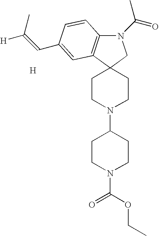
N1(C(=O)C)C2=C(C3(C1)CCN(C1CCN(C(OCC)=O)CC1)CC3)C=C(C=C(C)[H])C=C2.[H]
